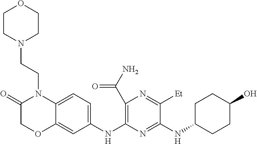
C1(C(N)=O)=C(NC2=CC=C3C(=C2)OCC(=O)N3CCN2CCOCC2)N=C(NC2CCC(O)CC2)C([Et])=N1
